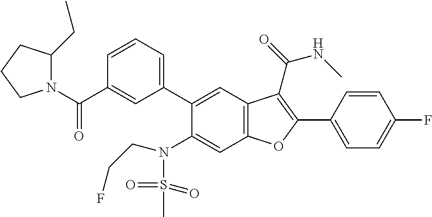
C1=CC(C2=C(C(=O)NC)C3=C(C=C(N(S(=O)(=O)C)CCF)C(C4=CC=CC(C(N5C(CC)CCC5)=O)=C4)=C3)O2)=CC=C1F
